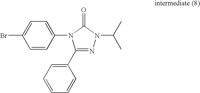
C1(C2=CC=CC=C2)=NN(C(C)C)C(=O)N1C1=CC=C(Br)C=C1
